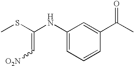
C1(NC(SC)=C[O2N])=CC=CC(C(C)=O)=C1
